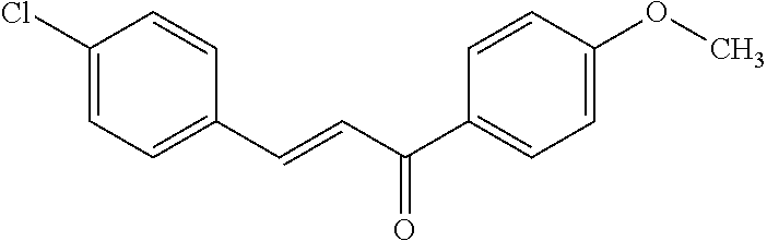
C1(Cl)=CC=C(C=CC(C2=CC=C(OC)C=C2)=O)C=C1
